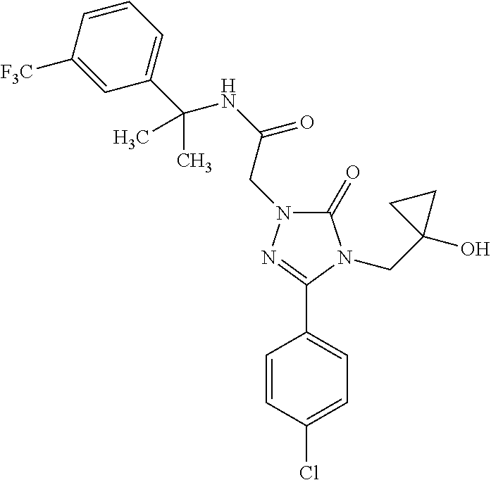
C1=CC(Cl)=CC=C1C1=NN(CC(=O)NC(C)(C2=CC=CC([F3C])=C2)C)C(=O)N1CC1(O)CC1
